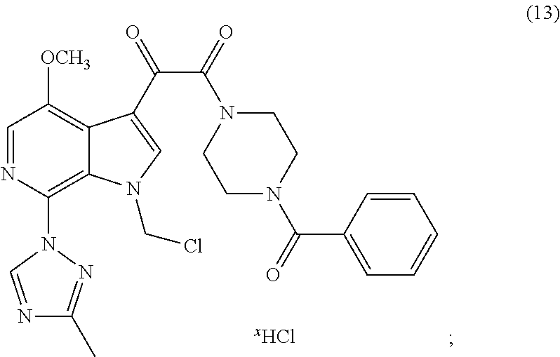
C1=NC(N2C=NC(C)=N2)=C2C(=C1[OCH3])C(C(C(N1CCN(C(C3=CC=CC=C3)=O)CC1)=O)=O)=CN2CCl
